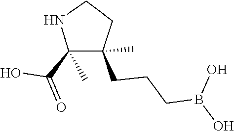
C(CCB(O)O)C1(C)C(C(O)=O)(C)NCC1
